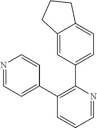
N1=CC=C(C2=C(C3=CC=C4C(=C3)CCC4)N=CC=C2)C=C1
